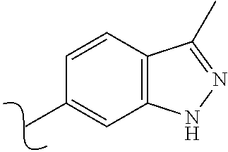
C1(C)=CC2=C(C=C1)C(C)=NN2
